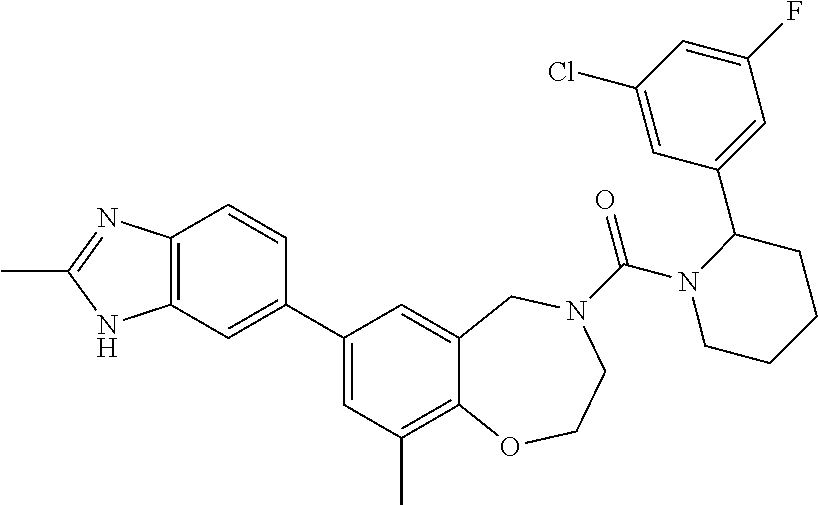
C12=C(C=C(C3=CC(C)=C4C(=C3)CN(C(=O)N3CCCCC3C3=CC(F)=CC(Cl)=C3)CCO4)C=C1)NC(C)=N2
